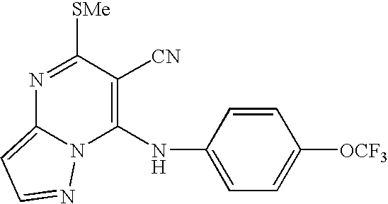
N1=C([SMe])C([CN])=C(NC2=CC=C([OCF3])C=C2)N2C1=CC=N2
